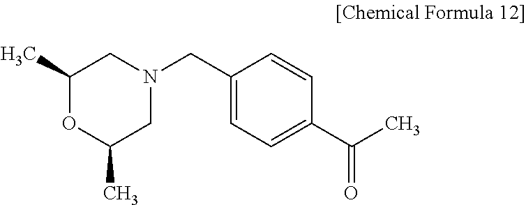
C1(C)OC(C)CN(CC2=CC=C(C(C)=O)C=C2)C1
